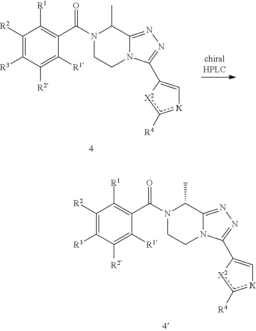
C1CN2C(=NN=C2C2=C[X1]c([R4])[X2]2)C(C)N1C(C1=C([R1])C([R2])=C([R3])C([R2])=C1[R1])=O.C1CN2C(=NN=C2C2=C[X1]c([R4])[X2]2)C(C)N1C(C1=C([R1])C([R2])=C([R3])C([R2])=C1[R1])=O
